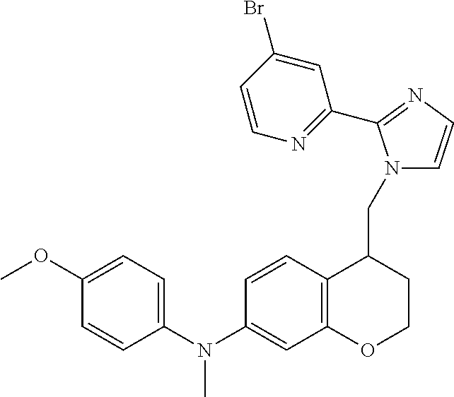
C1(N(C2=CC3=C(C=C2)C(CN2C=CN=C2C2=NC=CC(Br)=C2)CCO3)C)=CC=C(OC)C=C1
